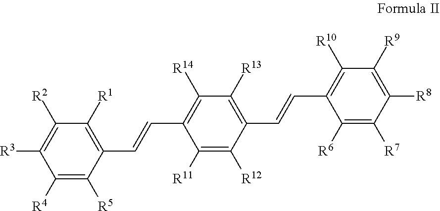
C1([R4])=C([R5])C(C=CC2=C([R14])C([R13])=C(C=CC3=C([R10])C([R9])=C([R8])C([R7])=C3[R6])C([R12])=C2[R11])=C([R1])C([R2])=C1[R3]
